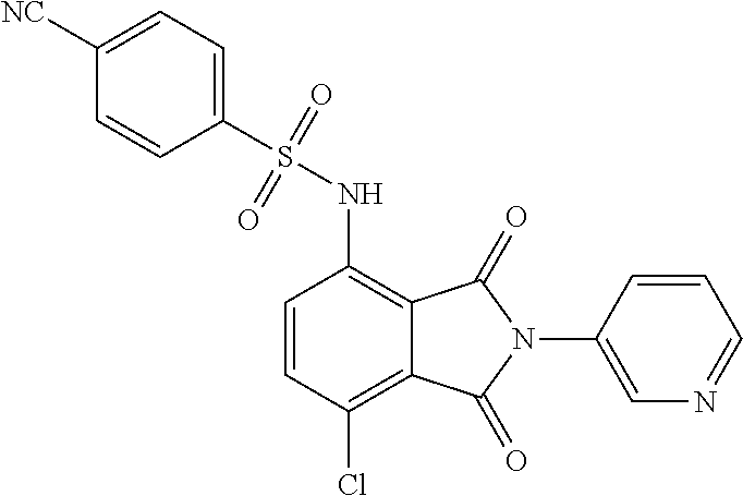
C1=CC(Cl)=C2C(=C1NS(C1=CC=C([NC])C=C1)(=O)=O)C(=O)N(C1=CN=CC=C1)C2=O
